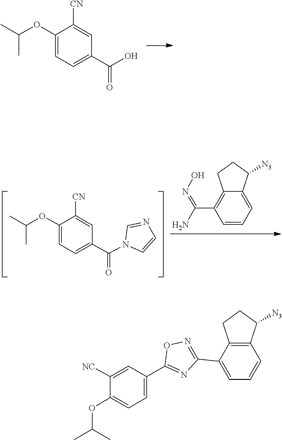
O(C(C)C)C1=CC=C(C(=O)O)C=C1[CN].N1(C(C2=CC=C(OC(C)C)C([CN])=C2)=O)C=NC=C1.ON=C(C1=C2CCC([N3])C2=CC=C1)N.C1(C2=CC=CC3=C2CCC3[N3])=NOC(C2=CC=C(OC(C)C)C([NC])=C2)=N1
